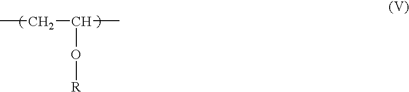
CCC(C)O[R]
